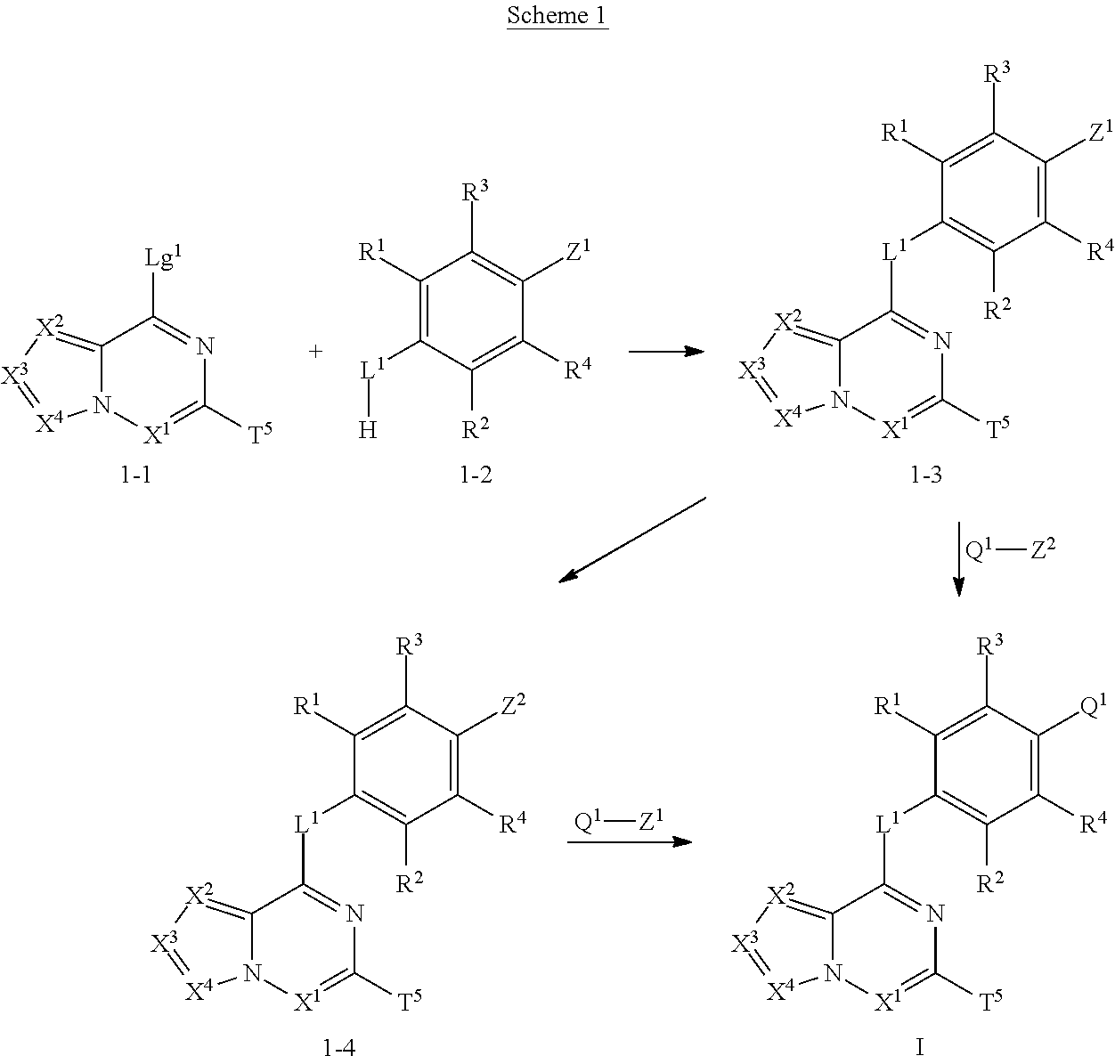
C12=[X2][X3]=[X4]N1[X1]=C([T5])N=C2[Lg1].C1([R1])=C([L1][H])C([R2])=C([R4])C([Z1])=C1[R3].C12=[X2][X3]=[X4]N1[X1]=C([T5])N=C2[L1]C1=C([R2])C([R4])=C([Z1])C([R3])=C1[R1].[Q1][Z2].C12=[X2][X3]=[X4]N1[X1]=C([T5])N=C2[L1]C1=C([R2])C([R4])=C([Q1])C([R3])=C1[R1].I.[Q1][Z1].C12=[X2][X3]=[X4]N1[X1]=C([T5])N=C2[L1]C1=C([R2])C([R4])=C([Z2])C([R3])=C1[R1].[1-4]
